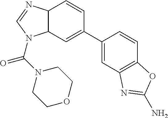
C12C(C=CC(C3=CC4=C(C=C3)OC(N)=N4)=C1)N=CN2C(N1CCOCC1)=O
